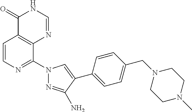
C1=CN=C(N2N=C(N)C(C3=CC=C(CN4CCN(C)CC4)C=C3)=C2)C2=C1C(=O)NC=N2
